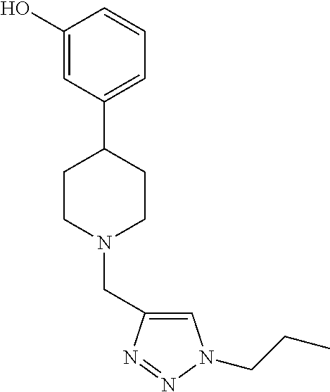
OC1=CC(C2CCN(CC3=CN(CCC)N=N3)CC2)=CC=C1
